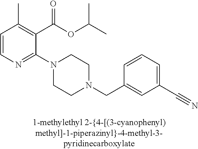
C1=CN=C(N2CCN(CC3=CC(C#N)=CC=C3)CC2)C(C(OC(C)C)=O)=C1C
